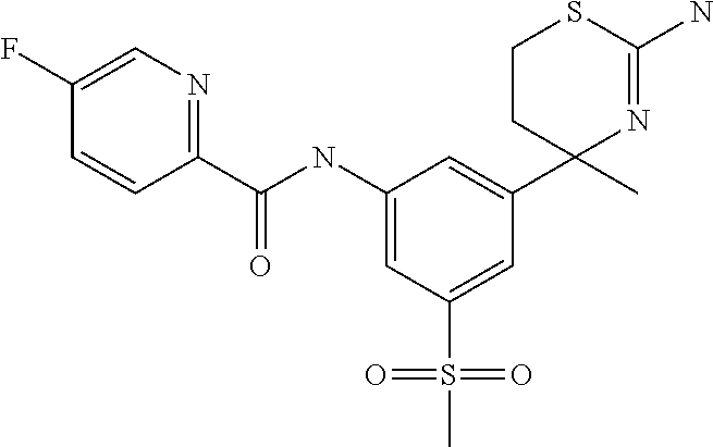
C1C(C2=CC(NC(C3=NC=C(F)C=C3)=O)=CC(S(C)(=O)=O)=C2)(C)N=C(N)SC1
